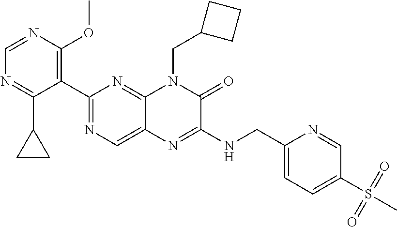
C1=NC(OC)=C(C2=NC=C3C(=N2)N(CC2CCC2)C(=O)C(NCC2=CC=C(S(C)(=O)=O)C=N2)=N3)C(C2CC2)=N1
